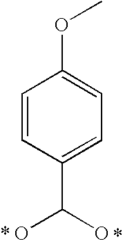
C1=CC(C(O)O)=CC=C1OC
